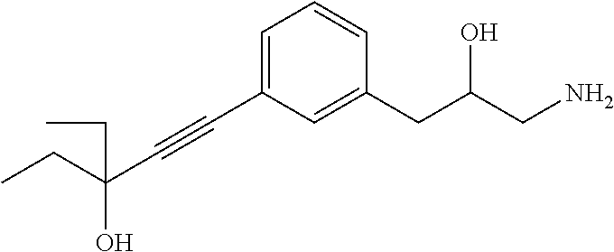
C1=CC(CC(CN)O)=CC(C#CC(CC)(O)CC)=C1
